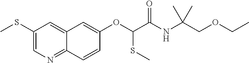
C1(SC)=CN=C2C(=C1)C=C(OC(C(NC(COCC)(C)C)=O)SC)C=C2
